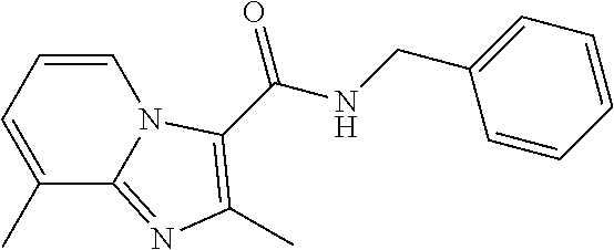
C1(C)=CC=CN2C1=NC(C)=C2C(=O)NCC1=CC=CC=C1
